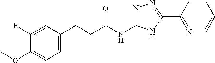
C1(F)=CC(CCC(NC2=NN=C(C3=NC=CC=C3)N2)=O)=CC=C1OC
